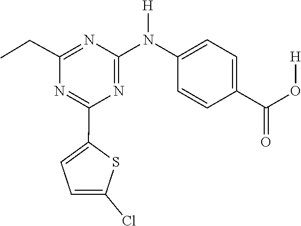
C1(C2=CC=C(Cl)S2)=NC(CC)=NC(N([H])C2=CC=C(C(O[H])=O)C=C2)=N1
